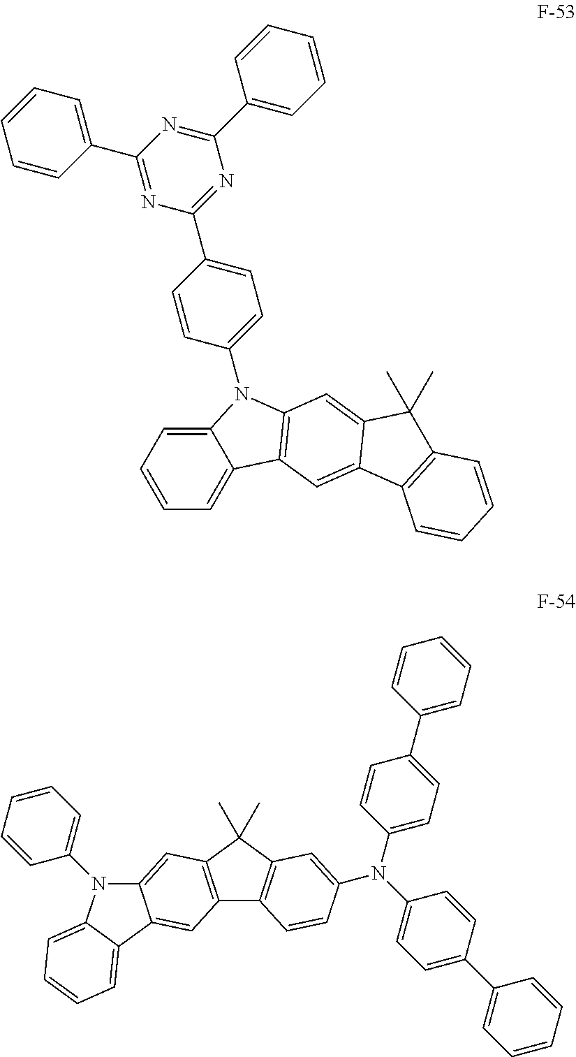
C1=CC=C2C(=C1)N(C1=CC=C(C3=NC(C4=CC=CC=C4)=NC(C4=CC=CC=C4)=N3)C=C1)C1=C2C=C2C(=C1)C(C)(C)C1=C2C=CC=C1.C12=C(C(C)(C)C3=C1C=CC(N(C1=CC=C(C4=CC=CC=C4)C=C1)C1=CC=C(C4=CC=CC=C4)C=C1)=C3)C=C1C(=C2)C2=CC=CC=C2N1C1=CC=CC=C1
